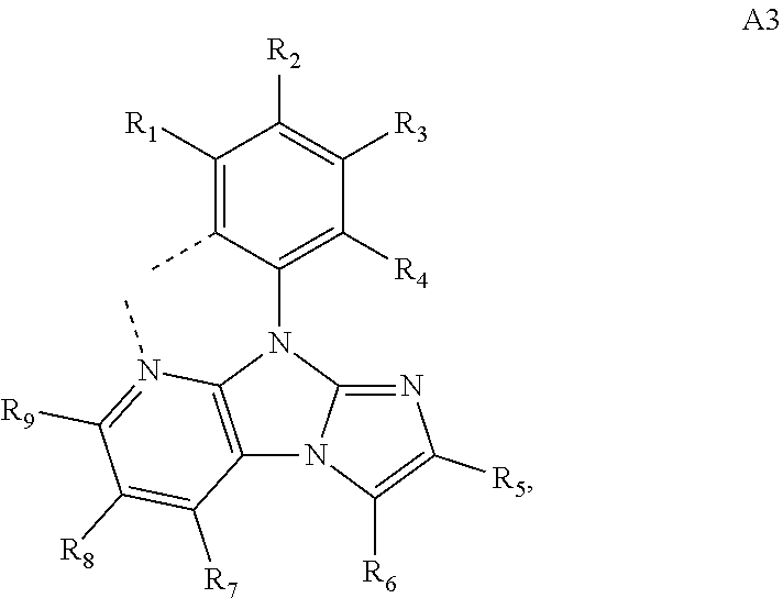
C12=C(N(C3=C([R4])C([R3])=C([R2])C([R1])=C3C)C3=NC([R5])=C([R6])N13)N(C)=C([R9])C([R8])=C2[R7]
